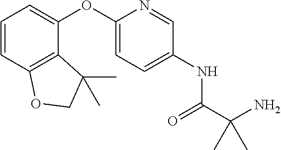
C1=CC2=C(C(OC3=CC=C(NC(C(N)(C)C)=O)C=N3)=C1)C(C)(C)CO2
